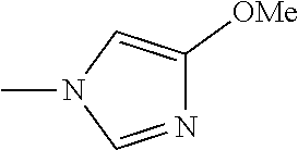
N1=CN(C)C=C1[OMe]
